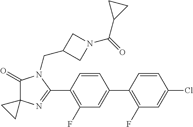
C1(=O)C2(N=C(C3=C(F)C=C(C4=C(F)C=C(Cl)C=C4)C=C3)N1CC1CN(C(=O)C3CC3)C1)CC2
